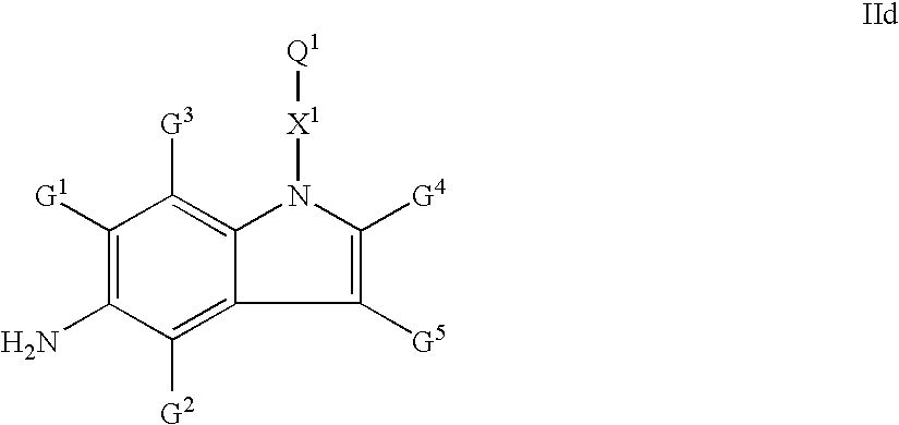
C1([G1])=C(N)C([G2])=C2C(=C1[G3])N([X1][Q1])C([G4])=C2[G5]
